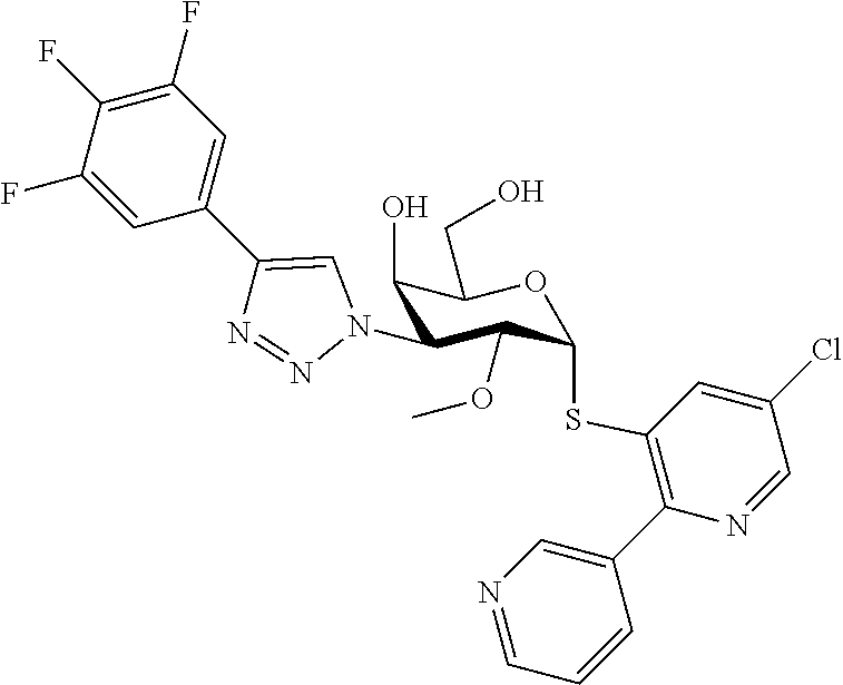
C1(F)=CC(C2=CN(C3C(O)C(CO)OC(SC4=C(C5=CN=CC=C5)N=CC(Cl)=C4)C3OC)N=N2)=CC(F)=C1F
